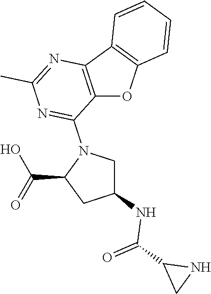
C12=C(C3=C(O1)C=CC=C3)N=C(C)N=C2N1C(C(=O)O)CC(NC(=O)C2CN2)C1
